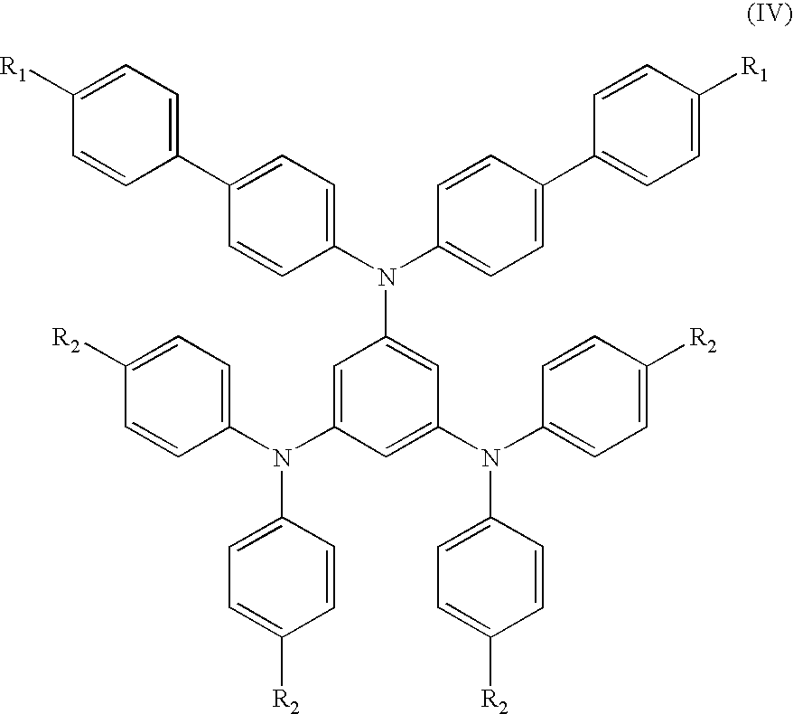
C1(C2=CC=C([R1])C=C2)=CC=C(N(C2=CC(N(C3=CC=C([R2])C=C3)C3=CC=C([R2])C=C3)=CC(N(C3=CC=C([R2])C=C3)C3=CC=C([R2])C=C3)=C2)C2=CC=C(C3=CC=C([R1])C=C3)C=C2)C=C1
